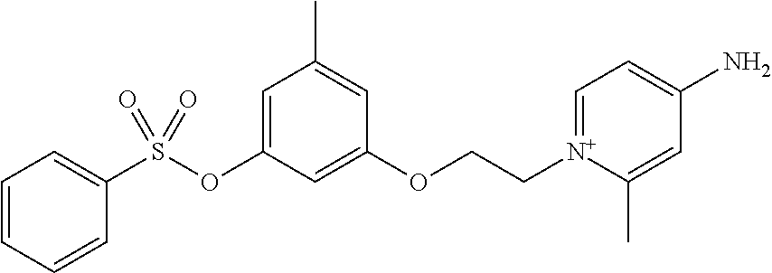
C1=CC=CC(S(OC2=CC(C)=CC(OCC[N+]3=CC=C(N)C=C3C)=C2)(=O)=O)=C1
